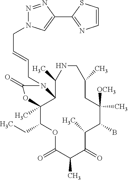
O1C(=O)C(C)C(=O)C(C)C(B)C([OCH3])(C)CC(C)CNC(C)C2C(C)(C1CC)OC(=O)N2CC=CCN1N=NC(C2=NC=CS2)=C1
